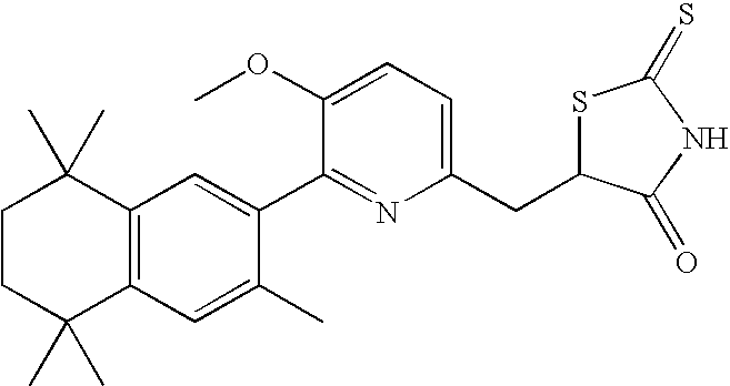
C1CC(C)(C)C2=C(C1(C)C)C=C(C1=NC(CC3SC(=S)NC3=O)=CC=C1OC)C(C)=C2
